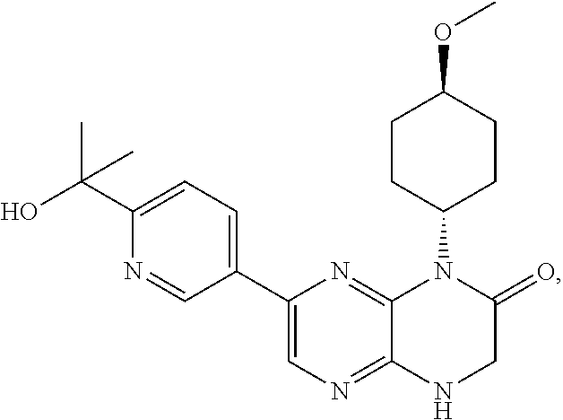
C1(C2=CC=C(C(C)(O)C)N=C2)=CN=C2C(=N1)N(C1CCC(OC)CC1)C(=O)CN2
